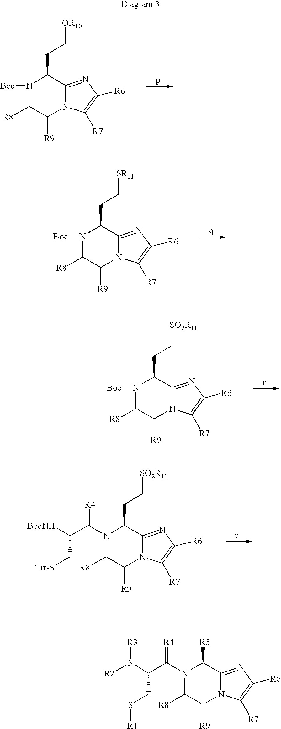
N1([Boc])C(CC[OR10])C2=NC([R6])=C([R7])N2C([R9])C1[R8].N1(C(C([BocNH])C[Trt-S])=[R4])C(CC[SO2R11])C2=NC([R6])=C([R7])N2C([R9])C1[R8].N1([Boc])C(CC[SR11])C2=NC([R6])=C([R7])N2C([R9])C1[R8].N1([Boc])C(CC[SO2R11])C2=NC([R6])=C([R7])N2C([R9])C1[R8].N1(C(C(N([R2])[R3])CS[R1])=[R4])C([R5])C2=NC([R6])=C([R7])N2C([R9])C1[R8]
